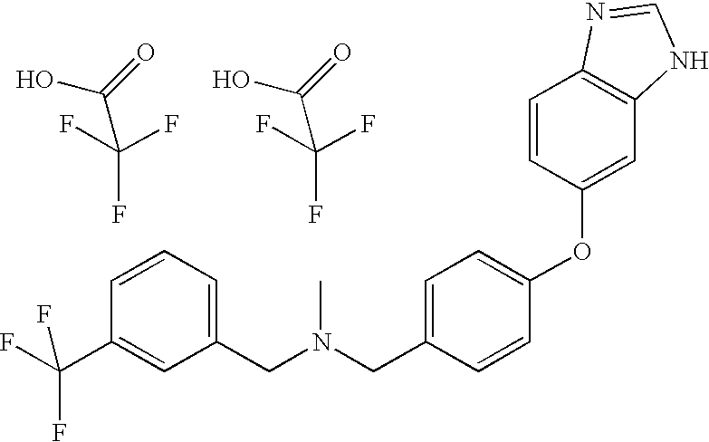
OC(=O)C(F)(F)F.N(CC1=CC=C(OC2=CC3=C(C=C2)N=CN3)C=C1)(CC1=CC=CC(C(F)(F)F)=C1)C.OC(=O)C(F)(F)F
